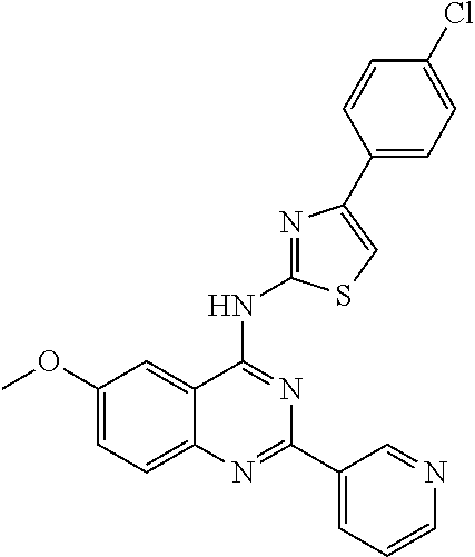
C1(OC)=CC=C2C(=C1)C(NC1=NC(C3=CC=C(Cl)C=C3)=CS1)=NC(C1=CC=CN=C1)=N2
